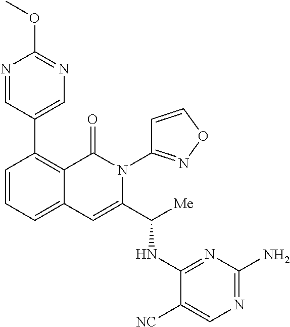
C1(C2=C3C(=CC=C2)C=C(C([Me])NC2=NC(N)=NC=C2[NC])N(C2=NOC=C2)C3=O)=CN=C(OC)N=C1
